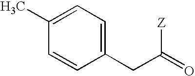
C1(C)=CC=C(CC([Z])=O)C=C1
